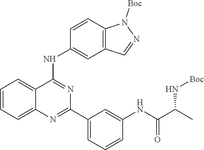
CC(C(NC1=CC(C2=NC3=CC=CC=C3C(NC3=CC4=C(N([Boc])N=C4)C=C3)=N2)=CC=C1)=O)N[Boc]
